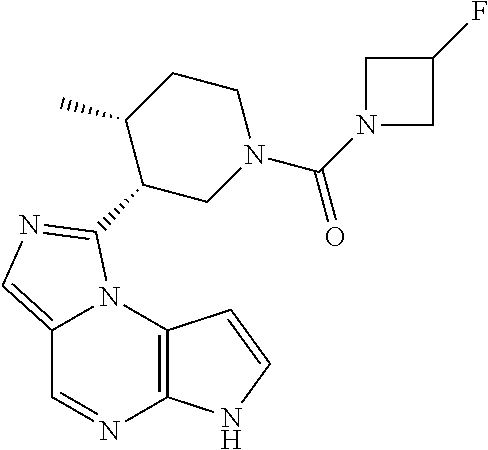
C12=CN=C(C3CN(C(=O)N4CC(F)C4)CCC3C)N1C1=C(N=C2)NC=C1
